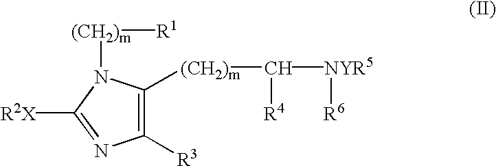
C1([R3])=C([(CH2)m]C([NYR5][R6])[R4])N([(CH2)m][R1])C([R2X])=N1
